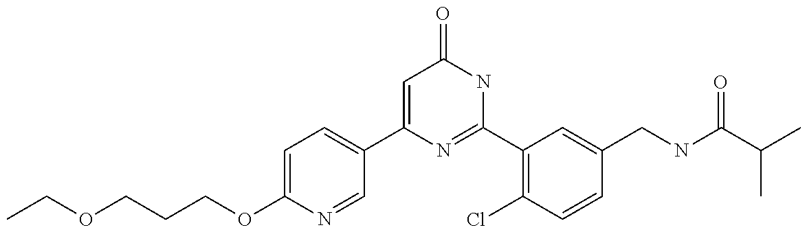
C1(C2=CC=C(OCCCOCC)N=C2)=CC(=O)NC(C2=C(Cl)C=CC(CNC(C(C)C)=O)=C2)=N1
